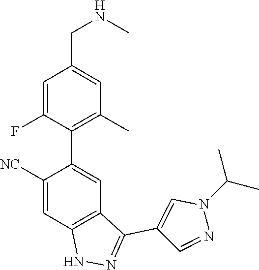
C1([NC])=CC2=C(C=C1C1=C(C)C=C(CNC)C=C1F)C(C1=CN(C(C)C)N=C1)=NN2
